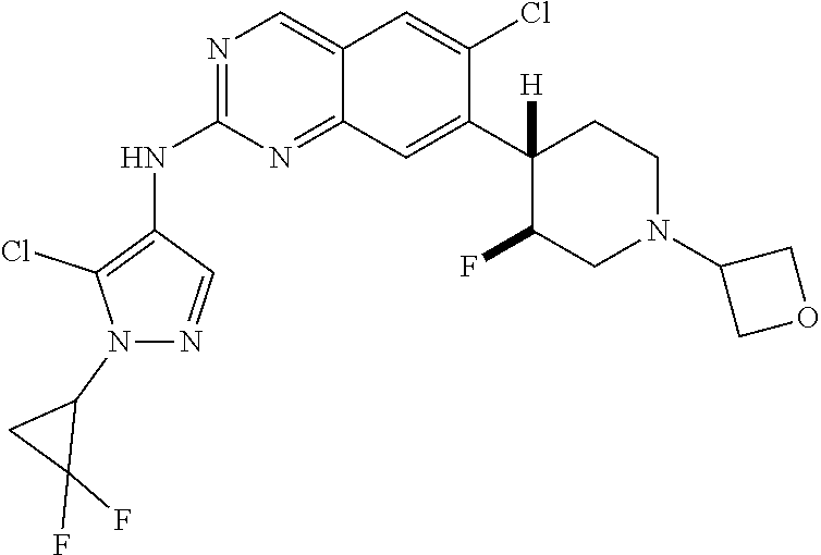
C12=CN=C(NC3=C(Cl)N(C4CC4(F)F)N=C3)N=C1C=C(C1([H])C(F)CN(C3COC3)CC1)C(Cl)=C2
